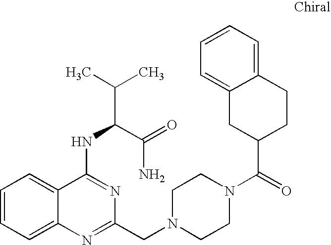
C1=CC=C2C(=C1)C(NC(C(C)C)C(=O)N)=NC(CN1CCN(C(=O)C3CCC4=CC=CC=C4C3)CC1)=N2
